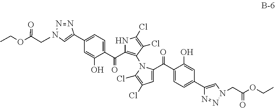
C1(C2=CN(CC(OCC)=O)N=N2)=CC=C(C(=O)C2=C(N3C(C(C4=CC=C(C5=CN(CC(OCC)=O)N=N5)C=C4O)=O)=CC(Cl)=C3Cl)C(Cl)=C(Cl)N2)C(O)=C1
